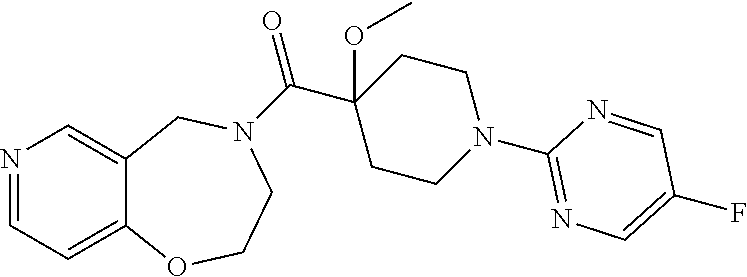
N1=CC=C2C(=C1)CN(C(C1(OC)CCN(C3=NC=C(F)C=N3)CC1)=O)CCO2
